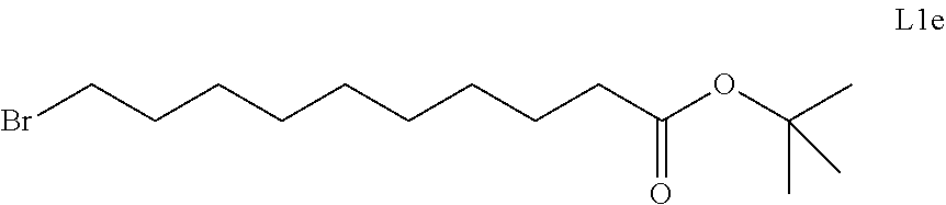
C(CCCCCC(=O)OC(C)(C)C)CCCBr
